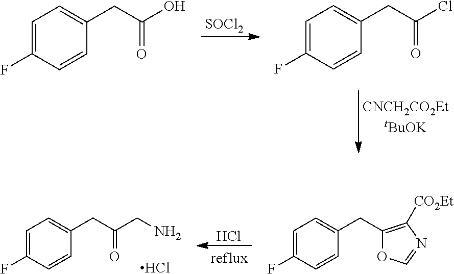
[SOCl2].C1=C(F)C=CC(CC(O)=O)=C1.C1=C(F)C=CC(CC(Cl)=O)=C1.Cl.C1=C(F)C=CC(CC(CN)=O)=C1.C1=C(F)C=CC(CC2=C([CO2Et])N=CO2)=C1.Cl
